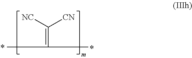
C(=C(C)C)([NC])[CN]
